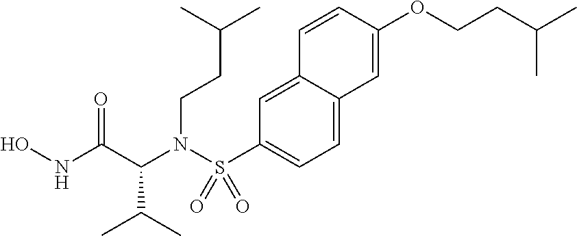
C(N(C(C(C)C)C(NO)=O)S(C1=CC=C2C(=C1)C=CC(OCCC(C)C)=C2)(=O)=O)CC(C)C
